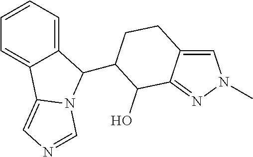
C1=CC=C2C(=C1)C1=CN=CN1C2C1CCC2=CN(C)N=C2C1O
